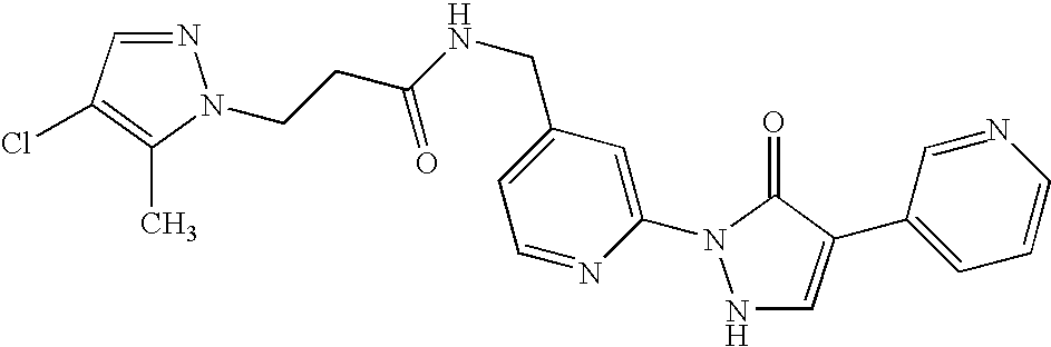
N1C=C(C2=CC=CN=C2)C(=O)N1C1=CC(CNC(CCN2N=CC(Cl)=C2C)=O)=CC=N1
